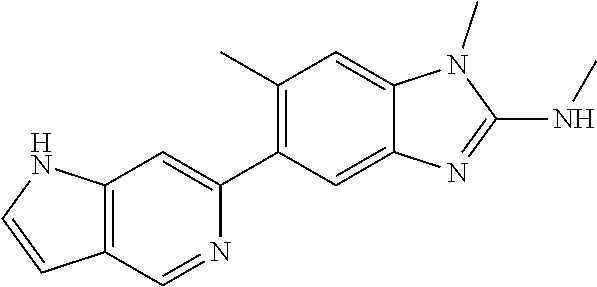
C12=C(C=NC(C3=C(C)C=C4C(=C3)N=C(NC)N4C)=C1)C=CN2
